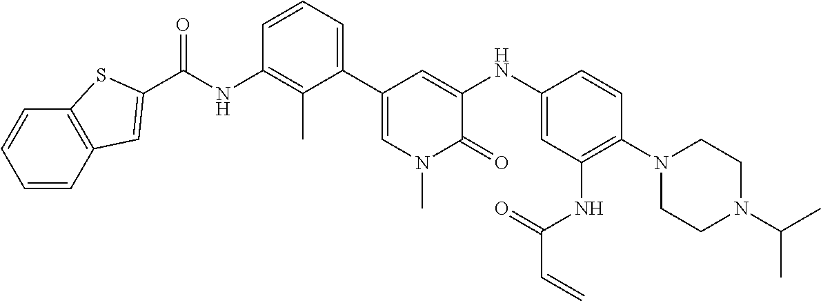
C(NC1=C(C)C(C2=CN(C)C(=O)C(NC3=CC(NC(C=C)=O)=C(N4CCN(C(C)C)CC4)C=C3)=C2)=CC=C1)(=O)C1=CC2=C(C=CC=C2)S1
